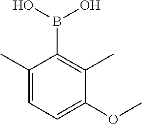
C1(C)=CC=C(OC)C(C)=C1B(O)O
